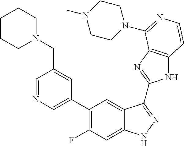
C1=C(C2=C(F)C=C3C(=C2)C(C2=NC4=C(N2)C=CN=C4N2CCN(C)CC2)=NN3)C=C(CN2CCCCC2)C=N1
